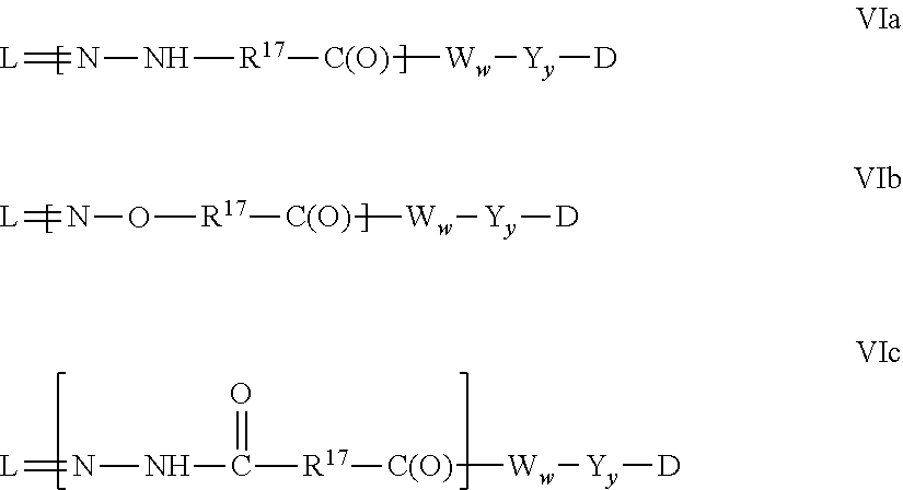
[C(O)]([Ww][Yy][D])[R17]NN=[L].[C(O)]([Ww][Yy][D])[R17]ON=[L].[C(O)]([Ww][Yy][D])[R17]C(NN=[L])=O
